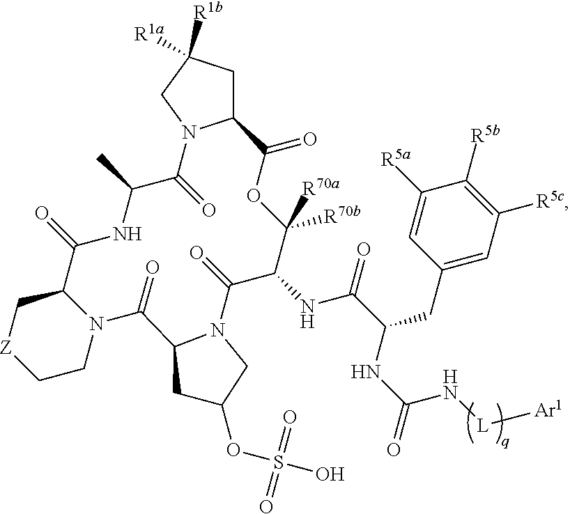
C12CC([R1b])([R1a])CN1C(=O)C(C)NC(=O)C1C[Z]CCN1C(=O)C1N(C(=O)C(NC(=O)C(CC3=CC([R5c])=C([R5b])C([R5a])=C3)NC(=O)N[L][Ar1])C([R70a])([R70b])OC2=O)CC(OS(O)(=O)=O)C1
